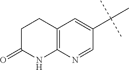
C12=C(N=CC(C(C)(C)C)=C1)NC(=O)CC2
